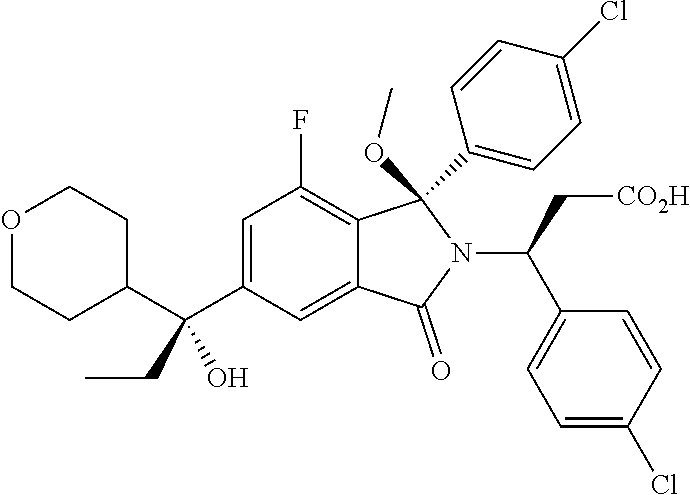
O1CCC(C(C2=CC(F)=C3C(=C2)C(=O)N(C(C[CO2H])C2=CC=C(Cl)C=C2)C3(OC)C2=CC=C(Cl)C=C2)(O)CC)CC1
